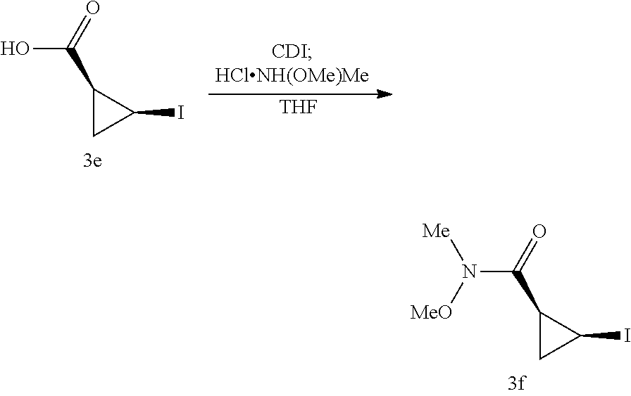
C1(C(=O)O)CC1I.[THF].C1(C(=O)N([MeO])[Me])CC1I
